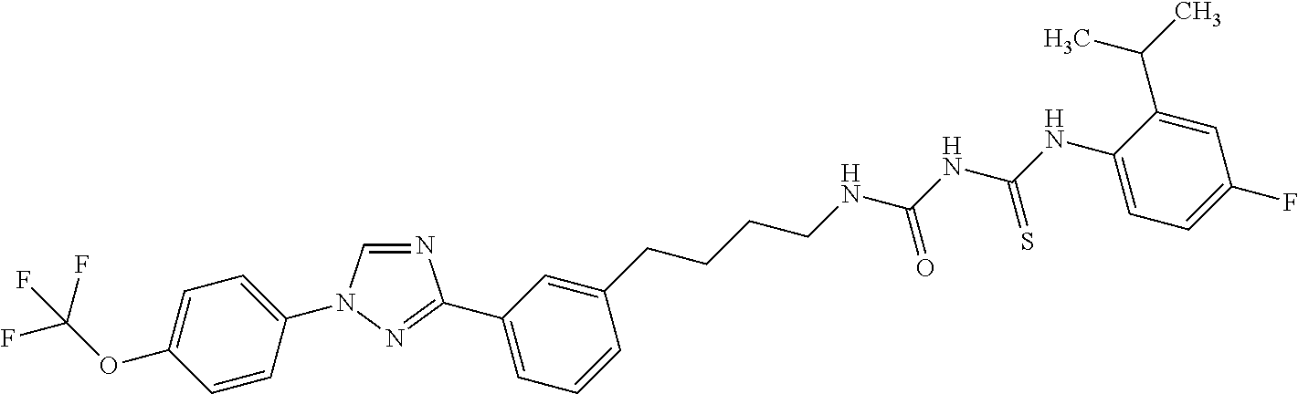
C1=CC(N2C=NC(C3=CC=CC(CCCCNC(NC(NC4=CC=C(F)C=C4C(C)C)=S)=O)=C3)=N2)=CC=C1OC(F)(F)F
